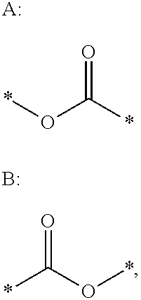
*OC(*)=O.[A:].*C(O*)=O.B
